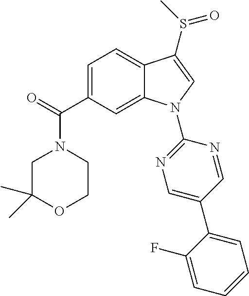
C1=C(C(=O)N2CC(C)(C)OCC2)C=C2C(=C1)C(S(=O)C)=CN2C1=NC=C(C2=CC=CC=C2F)C=N1
